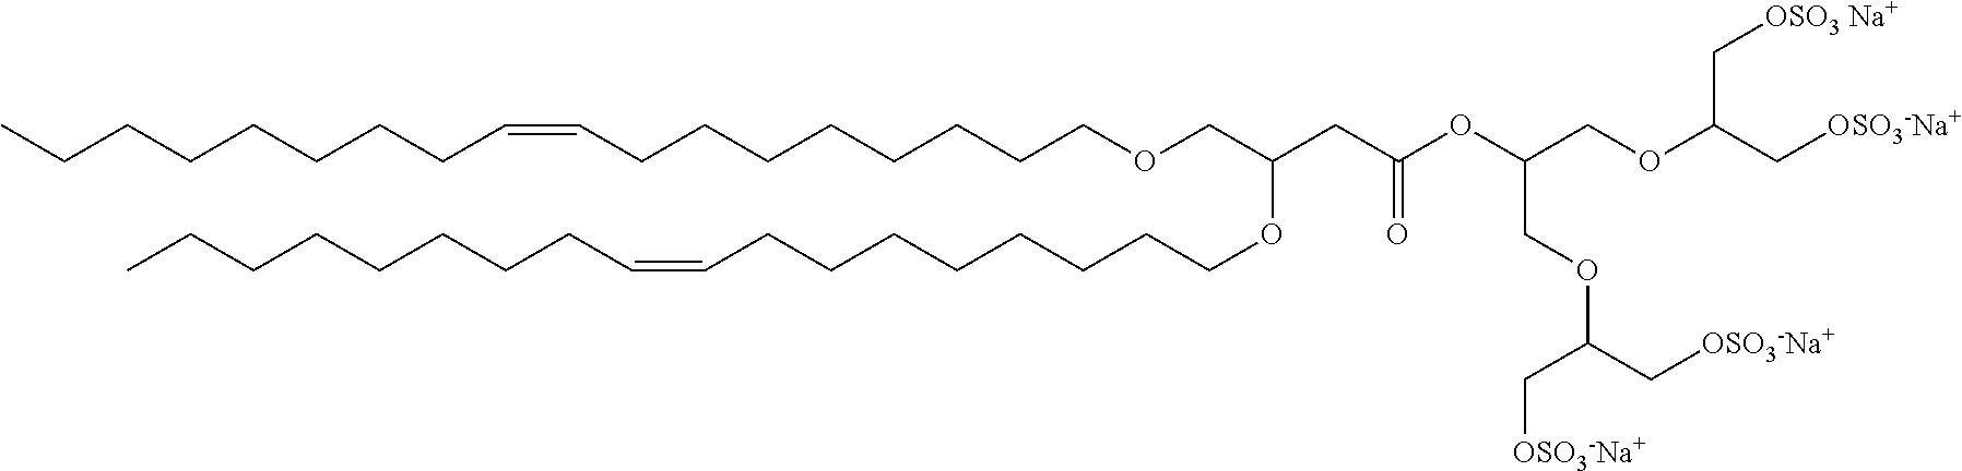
CCCCCCCCC=CCCCCCCCCOCC(OCCCCCCCCC=CCCCCCCCC)CC(OC(COC(C[OSO3-Na+])C[OSO3-Na+])COC(C[OSO3 Na+])C[OSO3-Na+])=O
